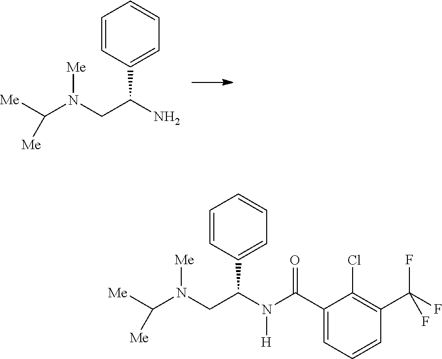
C1=CC(C(N)CN(C([Me])[Me])[Me])=CC=C1.C1=CC(C(N(C(C2=CC=CC(C(F)(F)F)=C2Cl)=O)[H])CN(C([Me])[Me])[Me])=CC=C1
